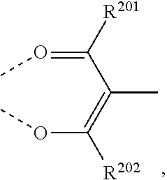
O(C)C(=C(C(=OC)[R201])C)[R202]
